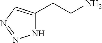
N1C(CCN)=CN=N1
